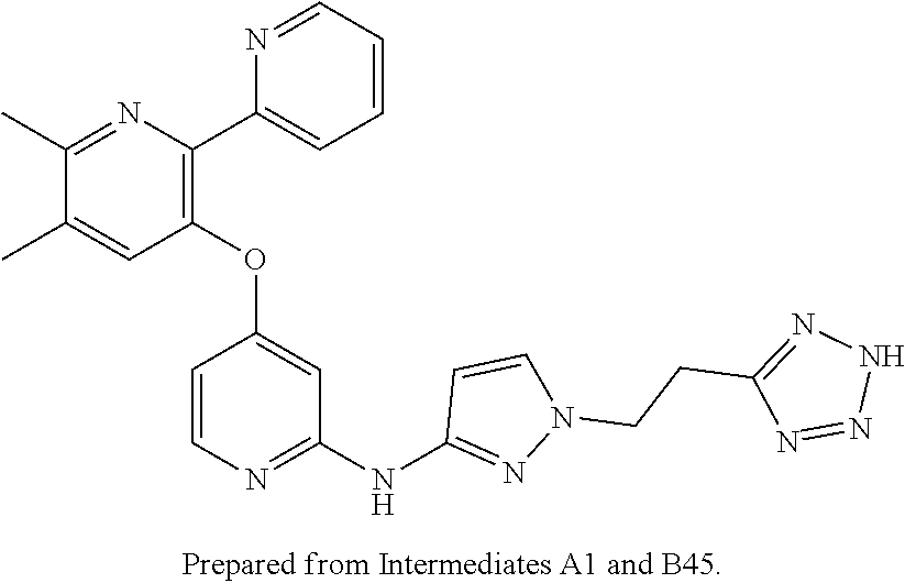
C1=CC=NC(C2=C(OC3=CC(NC4=NN(CCC5=NNN=N5)C=C4)=NC=C3)C=C(C)C(C)=N2)=C1
